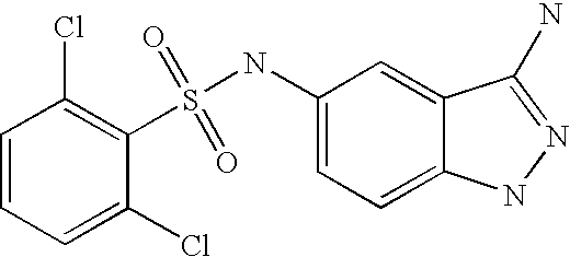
C1=CC=C(Cl)C(S(NC2=CC=C3C(=C2)C(N)=NN3)(=O)=O)=C1Cl
